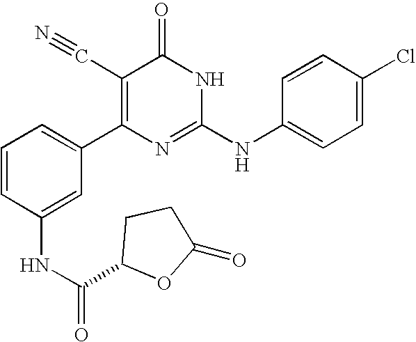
C1(NC(=O)C2CCC(=O)O2)=CC(C2=C(C#N)C(=O)NC(NC3=CC=C(Cl)C=C3)=N2)=CC=C1
